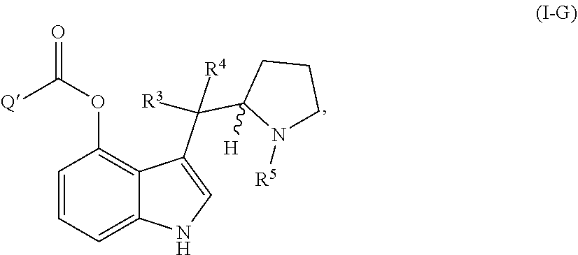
O=C(OC1=C2C(=CC=C1)NC=C2C([R3])(C1([H])N([R5])CCC1)[R4])[Q]
